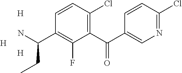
C1(C(C2=CN=C(Cl)C=C2)=O)=C(Cl)C=CC(C(N)CC)=C1F.[H].[H].[H]
